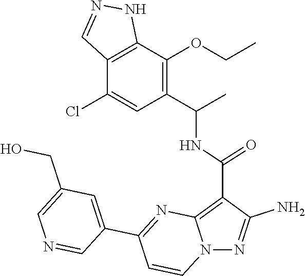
C1(C(C)NC(C2=C3N(N=C2N)C=CC(C2=CC(CO)=CN=C2)=N3)=O)=C(OCC)C2=C(C(Cl)=C1)C=NN2
